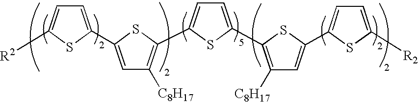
C1=C(C2=CC([C8H17])=C(C3=CC=C(C4=C([C8H17])C=C(C5=CC=C([R2])S5)S4)S3)S2)SC([R2])=C1
